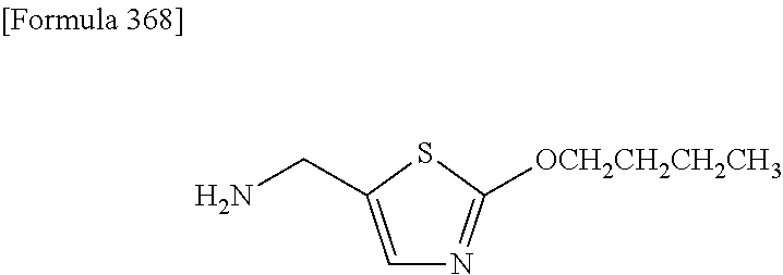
C1=C(CN)SC([OCH2CH2CH2CH3])=N1
